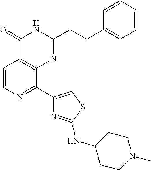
C1=CN=C(C2=CSC(NC3CCN(C)CC3)=N2)C2=C1C(=O)NC(CCC1=CC=CC=C1)=N2
